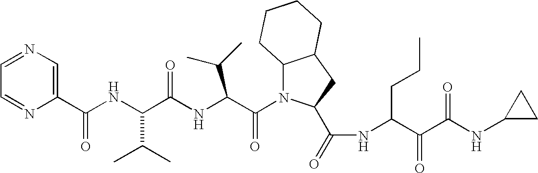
N1=CC=NC(C(NC(C(NC(C(N2C3C(CC2C(=O)NC(C(C(NC2CC2)=O)=O)CCC)CCCC3)=O)C(C)C)=O)C(C)C)=O)=C1
